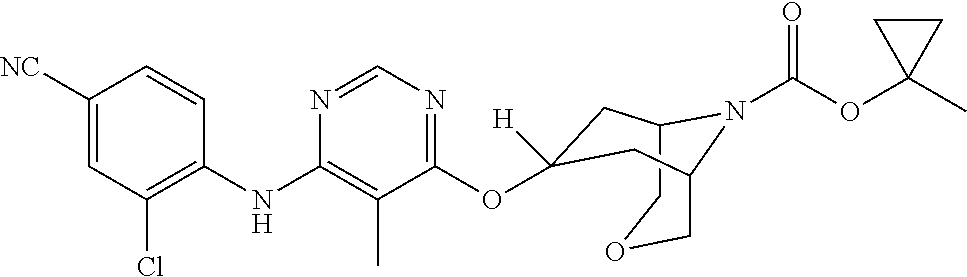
C12COCC(N1C(OC1(C)CC1)=O)CC(OC1=NC=NC(NC3=C(Cl)C=C([NC])C=C3)=C1C)([H])C2
